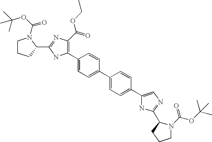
C1(C2=C(C(OCC)=O)N=C(C3N(C(OC(C)(C)C)=O)CCC3)N2)=CC=C(C2=CC=C(C3=CN=C(C4N(C(OC(C)(C)C)=O)CCC4)N3)C=C2)C=C1
